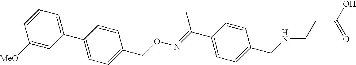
C1([MeO])=CC(C2=CC=C(CON=C(C3=CC=C(CNCCC(O)=O)C=C3)C)C=C2)=CC=C1
